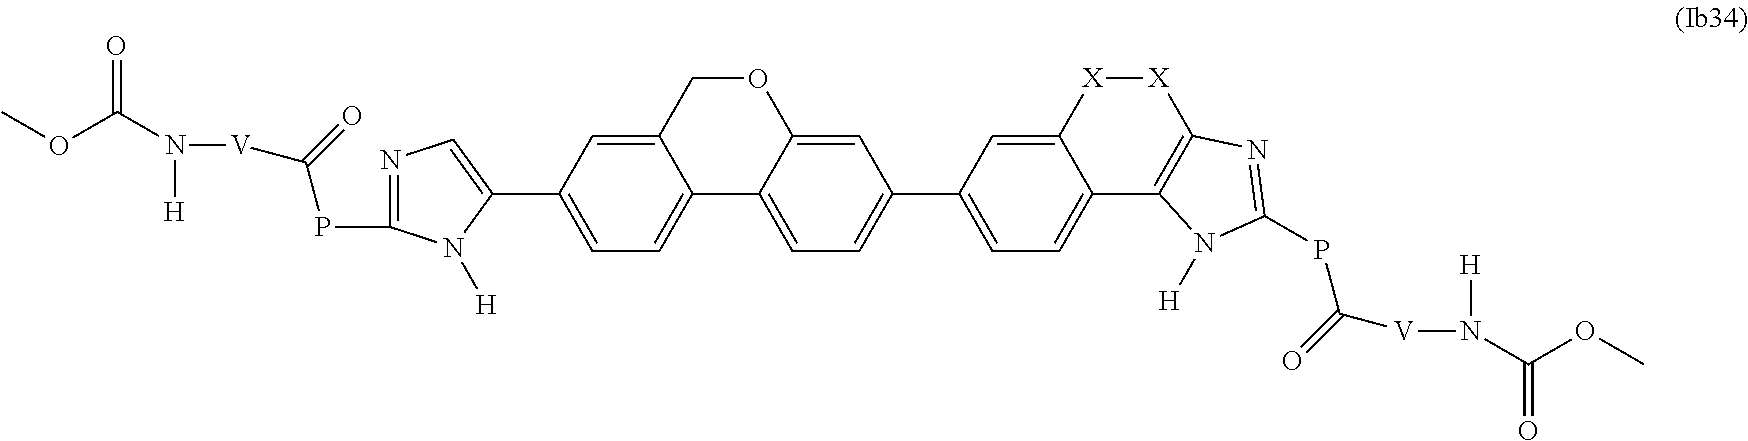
O=C(N([V]C(=O)PC1=NC=C(C2=CC=C3C(=C2)COC2=CC(C4=CC=C5C(=C4)[X][X]C4=C5N([H])C(PC([V]N([H])C(OC)=O)=O)=N4)=CC=C32)N1[H])[H])OC
